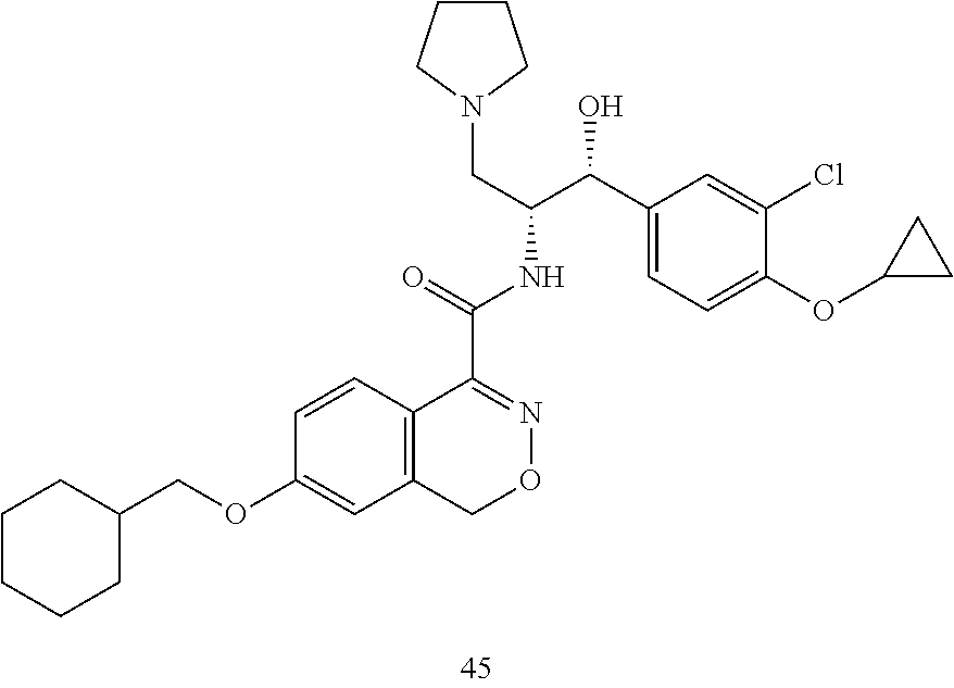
O=C(NC(C(C1=CC=C(OC2CC2)C(Cl)=C1)O)CN1CCCC1)C1=NOCC2=C1C=CC(OCC1CCCCC1)=C2
